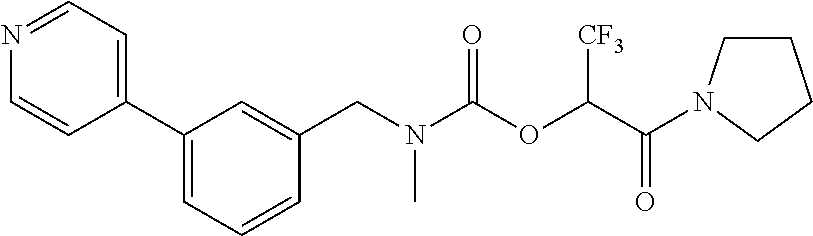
C1(C2=CC=NC=C2)=CC=CC(CN(C(OC(C(=O)N2CCCC2)[CF3])=O)C)=C1
